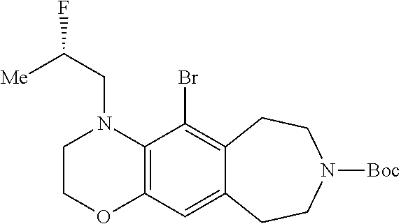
C1OC2=C(N(CC(F)[Me])C1)C(Br)=C1C(=C2)CCN([Boc])CC1
